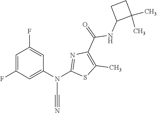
C1=C(F)C=C(N(C2=NC(C(NC3C(C)(C)CC3)=O)=C(C)S2)C#N)C=C1F
